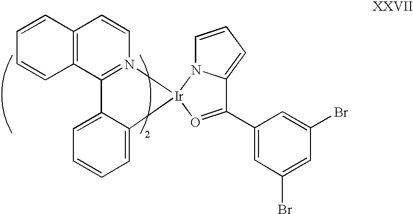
C12=C(C3=N(C=C1)[Ir]1(C4=CC=CC=C34)O=C(C3=CC(Br)=CC(Br)=C3)C3=CC=CN13)C=CC=C2
